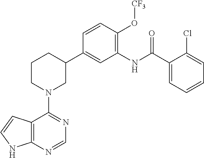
C12=C(NC=C1)N=CN=C2N1CC(C2=CC(NC(C3=CC=CC=C3Cl)=O)=C(O[CF3])C=C2)CCC1
